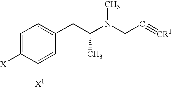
C1=C([X])C([X1])=CC(CC(N(CC#[CR1])C)C)=C1
